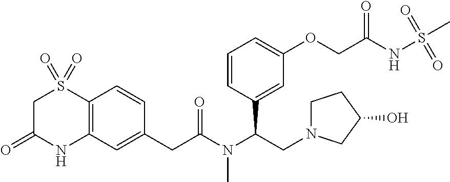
C12=C(C=C(CC(N(C(CN3CCC(O)C3)C3=CC(OCC(NS(C)(=O)=O)=O)=CC=C3)C)=O)C=C1)NC(=O)CS2(=O)=O
